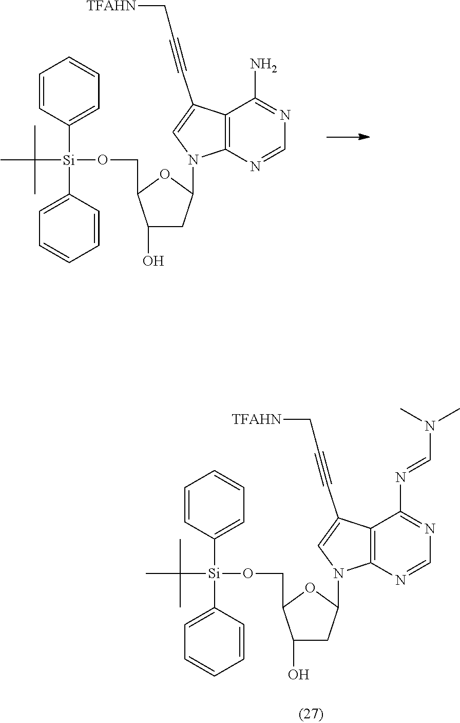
C12=C(N=CN=C1N=CN(C)C)N(C1CC(O)C(CO[Si](C3=CC=CC=C3)(C3=CC=CC=C3)C(C)(C)C)O1)C=C2C#CC[TFAHN].C12=C(N=CN=C1N)N(C1CC(O)C(CO[Si](C3=CC=CC=C3)(C3=CC=CC=C3)C(C)(C)C)O1)C=C2C#CC[TFAHN]
